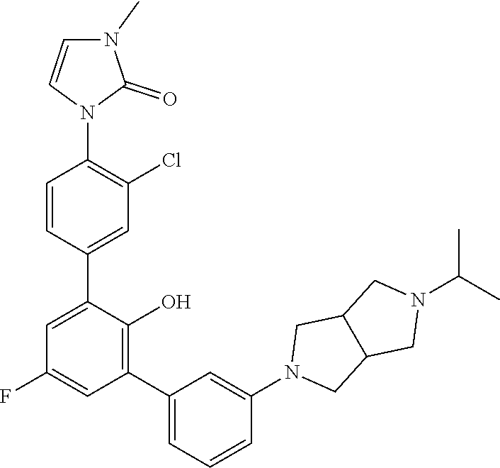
C1=CC(C2=CC(F)=CC(C3=CC=CC(N4CC5C(C4)CN(C(C)C)C5)=C3)=C2O)=CC(Cl)=C1N1C(=O)N(C)C=C1
